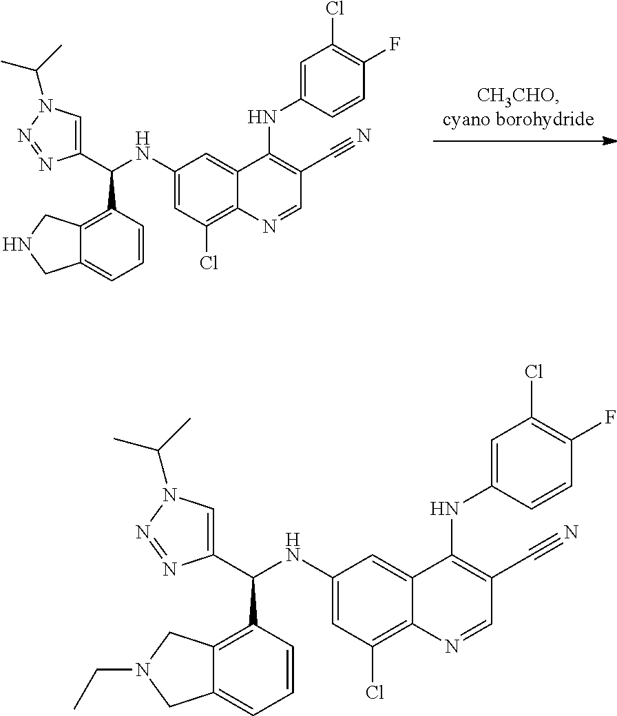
C1(NC(C2=C3C(=CC=C2)CNC3)C2=CN(C(C)C)N=N2)=CC(Cl)=C2C(=C1)C(NC1=CC(Cl)=C(F)C=C1)=C(C#N)C=N2.C1(NC(C2=C3C(=CC=C2)CN(CC)C3)C2=CN(C(C)C)N=N2)=CC(Cl)=C2C(=C1)C(NC1=CC(Cl)=C(F)C=C1)=C(C#N)C=N2
